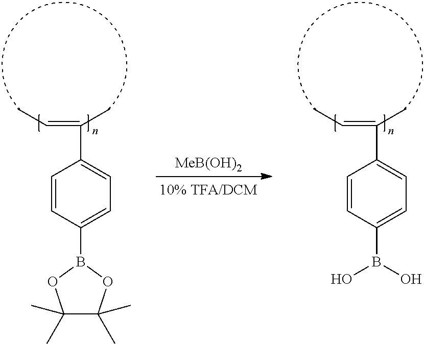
C(=C(C)C1=CC=C(B2OC(C)(C)C(C)(C)O2)C=C1)C.C(=C(C)C1=CC=C(B(O)O)C=C1)C.[MeB(OH)2]
